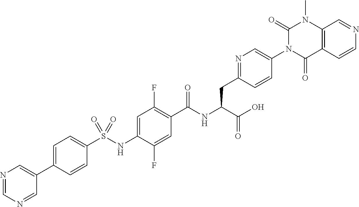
N1=CN=CC(C2=CC=C(S(NC3=CC(F)=C(C(NC(C(=O)O)CC4=NC=C(N5C(=O)C6=C(N(C)C5=O)C=NC=C6)C=C4)=O)C=C3F)(=O)=O)C=C2)=C1
